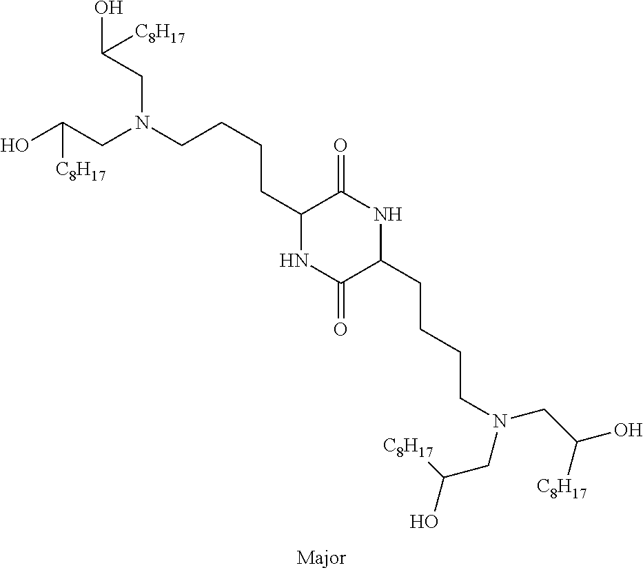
C(CC1NC(=O)C(CCCCN(CC(O)[C8H17])CC(O)[C8H17])NC1=O)CCN(CC([C8H17])O)CC([C8H17])O
